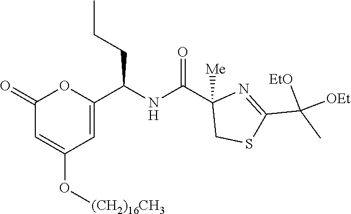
C1(=O)C=C(O[(CH2)16CH3])C=C(C(NC(C2([Me])CSC(C(C)([OEt])[OEt])=N2)=O)CCC)O1
